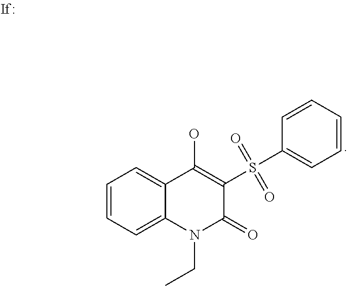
C1=CC=C2C(=C1)C(O)=C(S(=O)(=O)C1=CC=CC=C1)C(=O)N2CC
